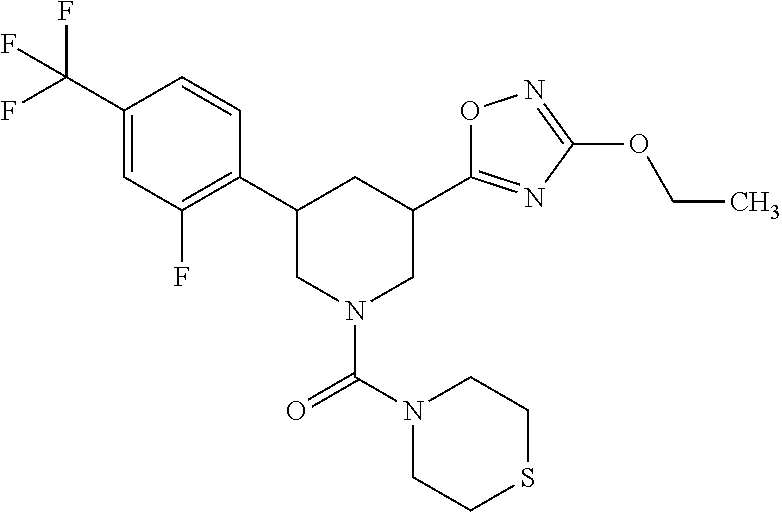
C1(C(F)(F)F)=CC(F)=C(C2CN(C(=O)N3CCSCC3)CC(C3=NC(OCC)=NO3)C2)C=C1
